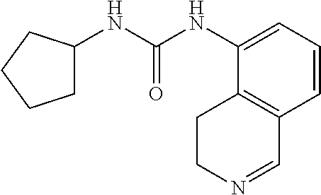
C1=CC=C(NC(NC2CCCC2)=O)C2=C1C=NCC2
